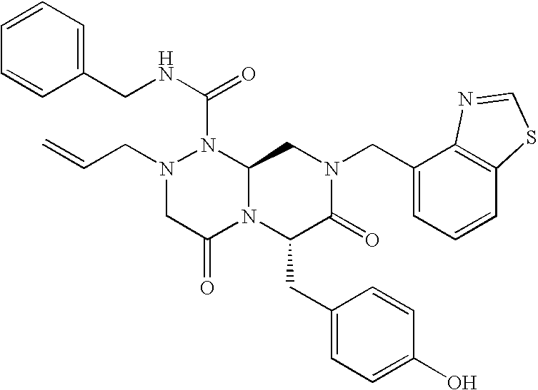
N1(C(NCC2=CC=CC=C2)=O)N(CC=C)CC(=O)N2C1CN(CC1=CC=CC3=C1N=CS3)C(=O)C2CC1=CC=C(O)C=C1
